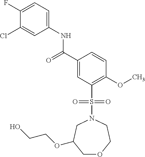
C1(F)=CC=C(NC(C2=CC(S(=O)(=O)N3CC(OCCO)COCC3)=C(OC)C=C2)=O)C=C1Cl
